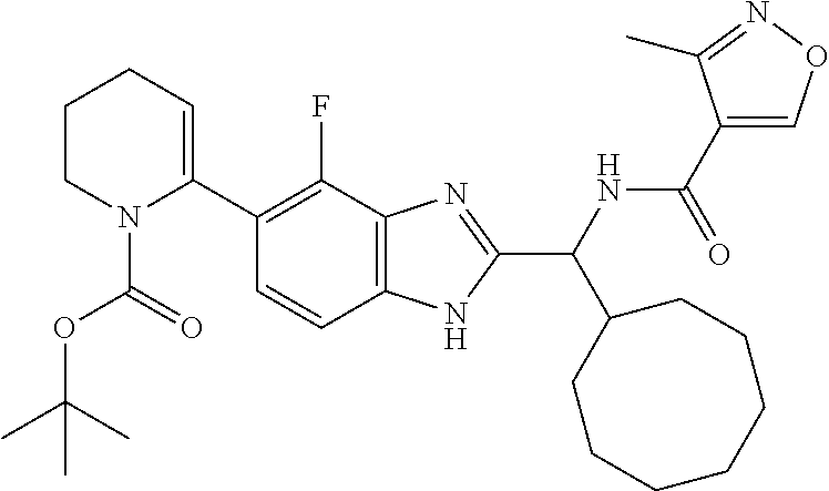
C1(C2=C(F)C3=C(C=C2)NC(C(NC(C2=CON=C2C)=O)C2CCCCCCC2)=N3)=CCCCN1C(OC(C)(C)C)=O
